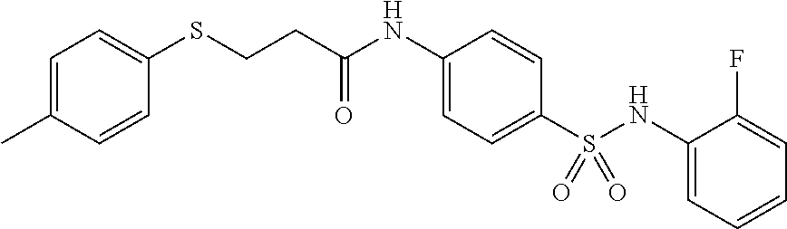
C1=C(C)C=CC(SCCC(=O)NC2=CC=C(S(=O)(NC3=CC=CC=C3F)=O)C=C2)=C1
